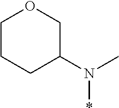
C1CCC(N(C)*)CO1
